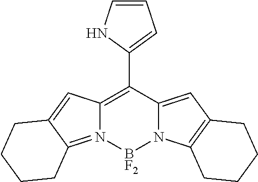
C12=C(C3=CC=CN3)C3=CC4=C(N3[BF2]N1=C1C(=C2)CCCC1)CCCC4
